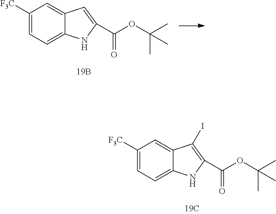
C1([F3C])=CC=C2C(=C1)C(I)=C(C(OC(C)(C)C)=O)N2.C1([F3C])=CC=C2C(=C1)C=C(C(OC(C)(C)C)=O)N2
